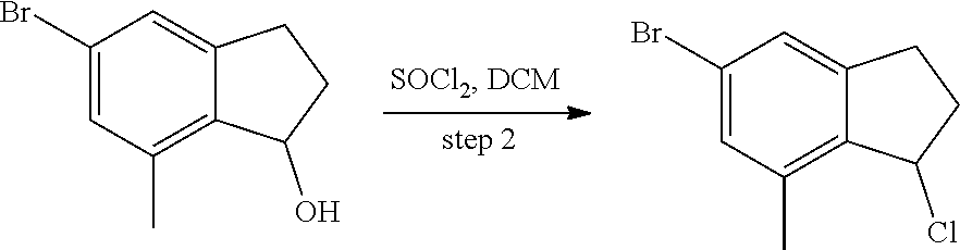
C1(Br)=CC(C)=C2C(=C1)CCC2O.C1(Br)=CC(C)=C2C(=C1)CCC2Cl
